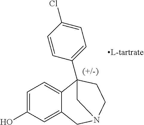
C1=C(O)C=C2C(=C1)C1(C3=CC=C(Cl)C=C3)CCN(C2)C1
